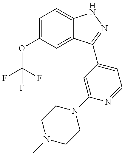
C1(OC(F)(F)F)=CC=C2C(=C1)C(C1=CC=NC(N3CCN(C)CC3)=C1)=NN2
